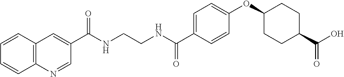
C(NCCNC(C1=CC=C(OC2CCC(C(O)=O)CC2)C=C1)=O)(=O)C1=CC2=C(N=C1)C=CC=C2
